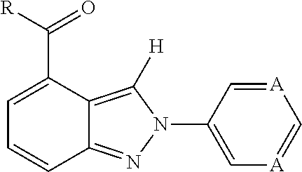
C(=O)(C1=CC=CC2=NN(C3=C[A]=C[A]=C3)C([H])=C12)[R]
